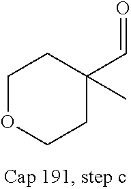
C1OCCC(C=O)(C)C1
